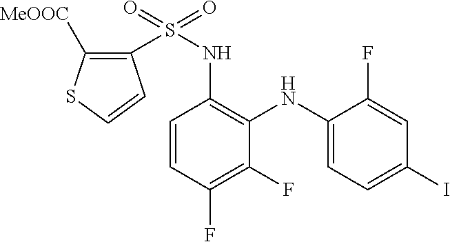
C1=CC(F)=C(F)C(NC2=CC=C(I)C=C2F)=C1NS(=O)(=O)C1=C([COOMe])SC=C1
